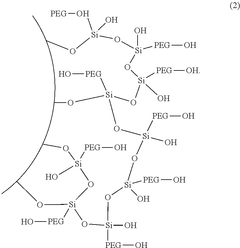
CO[Si](O[Si](OC)([PEG]O)O)(CO[Si](O[Si](O[Si](O[Si](O[Si](O[Si](O[Si](O[PEG])(OC)O)(O)[PEG]O)(O)[PEG][OH])(OC)[PEG]O)(O)[PEG]O)([PEG]O)O)([PEG]O)O)[PEG]O
